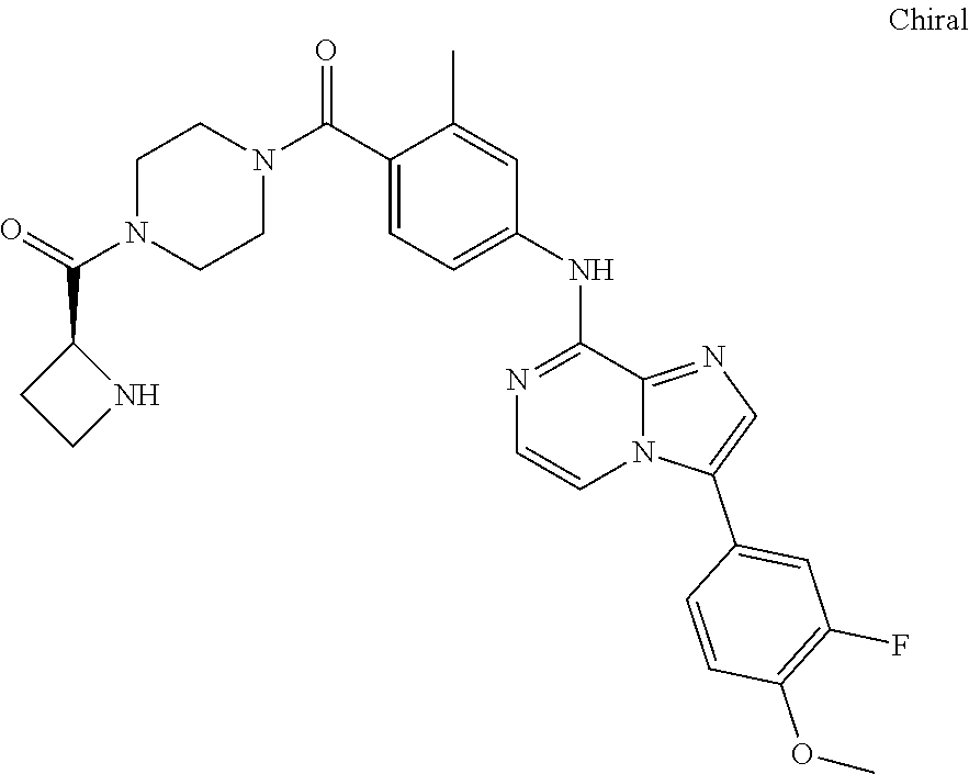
C1(C(N2CCN(C(=O)C3CCN3)CC2)=O)=CC=C(NC2=NC=CN3C2=NC=C3C2=CC(F)=C(OC)C=C2)C=C1C
